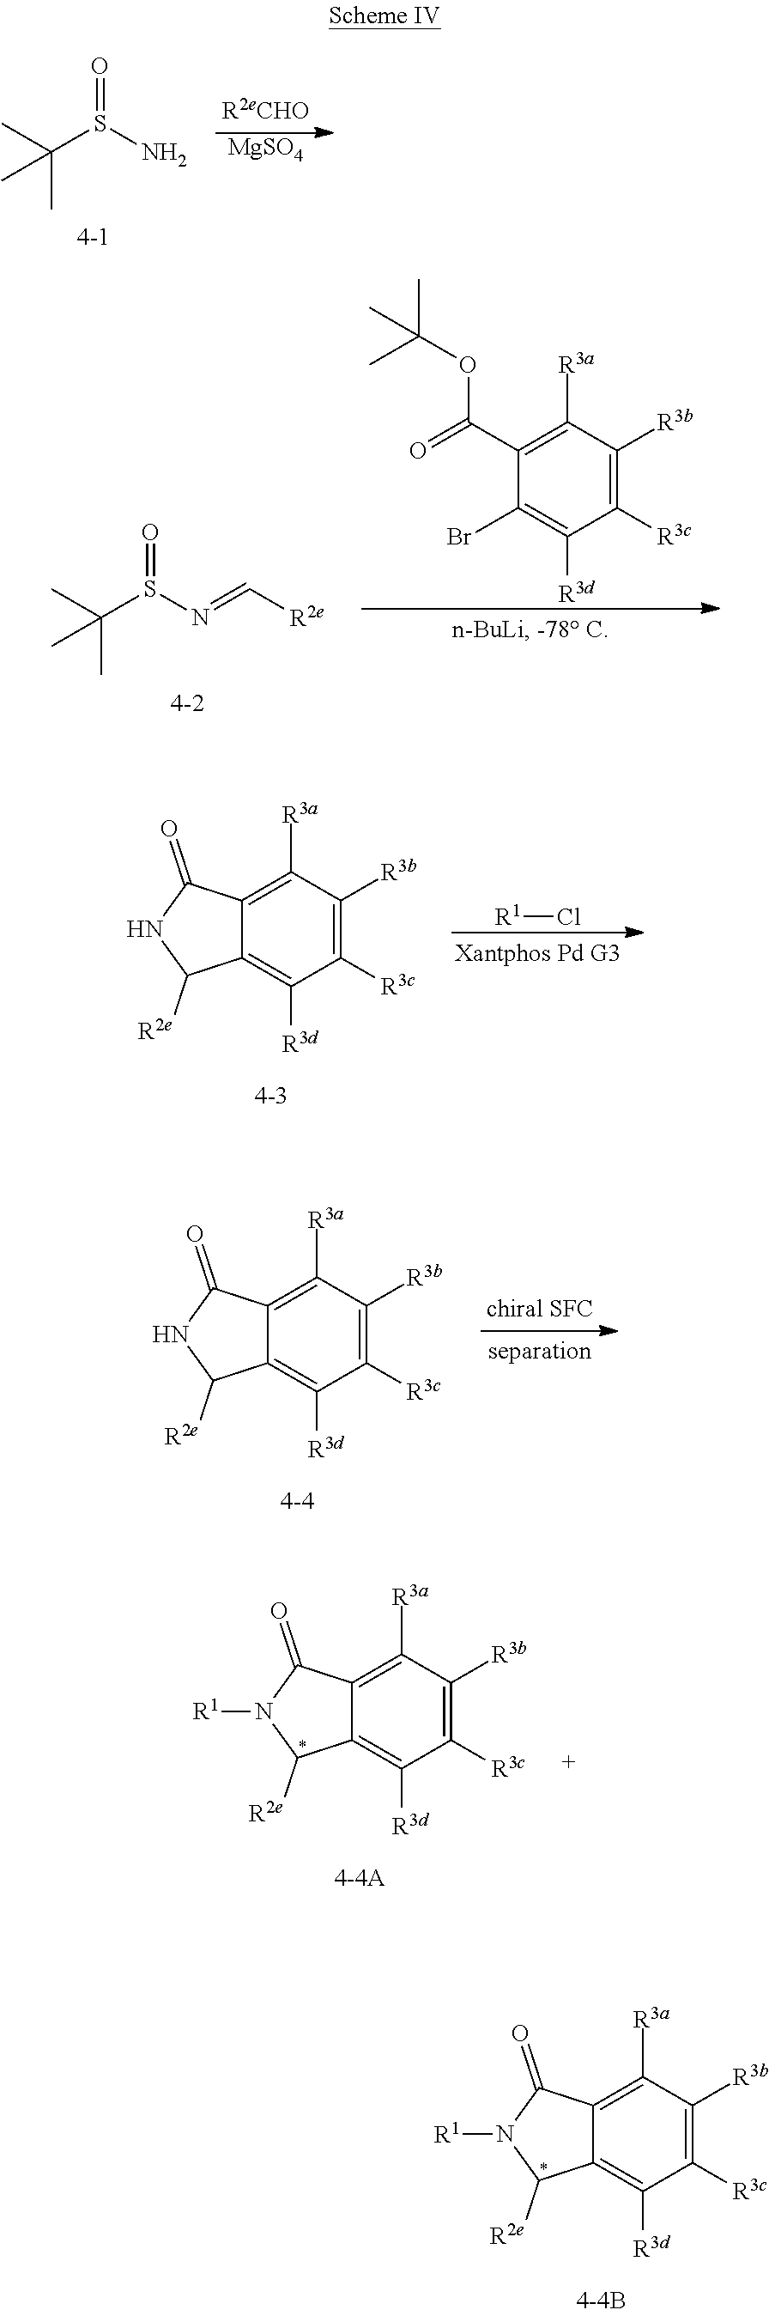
C1([R3c])=C([R3b])C([R3a])=C2C(=C1[R3d])C([R2e])N([R1])C2=O.[MgSO4].O=S(N)C(C)(C)C.O=S(N=C[R2e])C(C)(C)C.C1([R3c])=C([R3b])C([R3a])=C(C(=O)OC(C)(C)C)C(Br)=C1[R3d].C1([R3c])=C([R3b])C([R3a])=C2C(=C1[R3d])C([R2e])NC2=O.[R1]Cl.C1([R3c])=C([R3b])C([R3a])=C2C(=C1[R3d])C([R2e])NC2=O.C1([R3c])=C([R3b])C([R3a])=C2C(=C1[R3d])C([R2e])N([R1])C2=O
